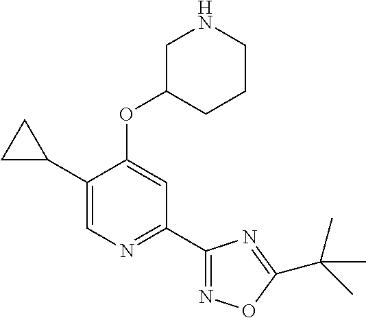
C1(C2CC2)=CN=C(C2=NOC(C(C)(C)C)=N2)C=C1OC1CNCCC1
